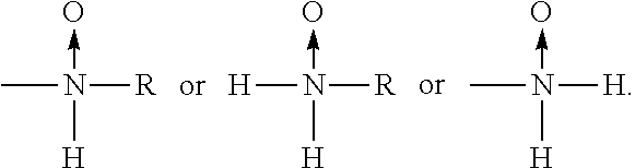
CN([H])([R])->O.[H]N([H])([R])->O.CN([H])([H])->O
